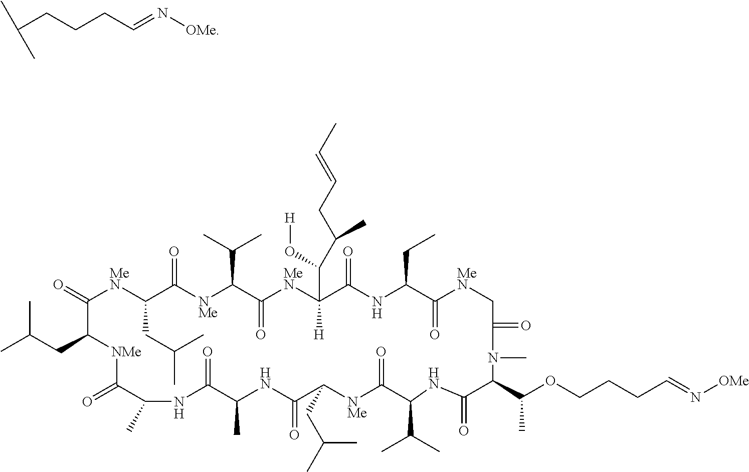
CC(CC1[NMe]C(=O)C(C)NC(=O)C(C)NC(=O)C(CC(C)C)[NMe]C(=O)C(C(C)C)NC(=O)C(C(C)OCCCC=N[OMe])N(C)C(=O)C[MeN]C(=O)C(CC)NC(=O)C([H])(C(C(CC=CC)C)O[H])[MeN]C(=O)C(C(C)C)[NMe]C(=O)C(CC(C)C)[MeN]C1=O)C.C(CCCC=N[OMe])(C)C
